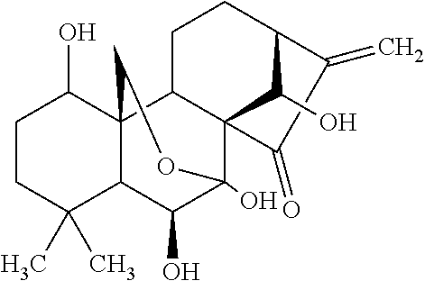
C1CC(C)(C)C2C3(C1O)C1C4(C(O)(C2O)OC3)C(O)C(CC1)C(=C)C4=O
